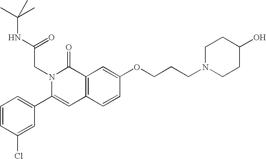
C1=CC(Cl)=CC(C2=CC3=C(C(=O)N2CC(NC(C)(C)C)=O)C=C(OCCCN2CCC(O)CC2)C=C3)=C1
